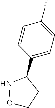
C1=CC(F)=CC=C1C1NOCC1
